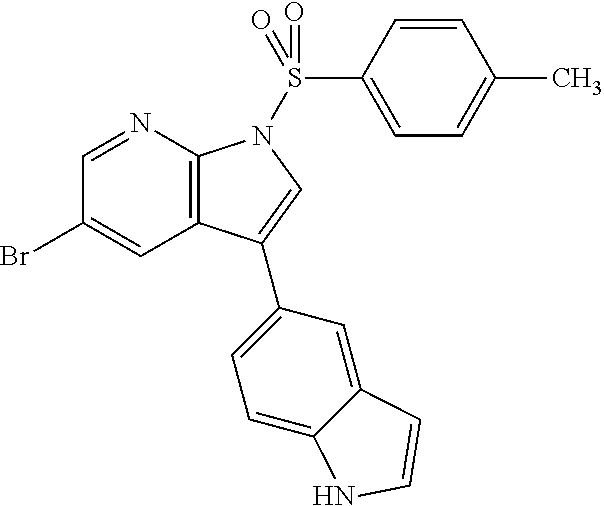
C1(Br)=CC2=C(N=C1)N(S(=O)(C1=CC=C(C)C=C1)=O)C=C2C1=CC=C2C(=C1)C=CN2
